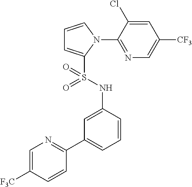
C1=CN(C2=NC=C([CF3])C=C2Cl)C(S(NC2=CC(C3=NC=C([F3C])C=C3)=CC=C2)(=O)=O)=C1
